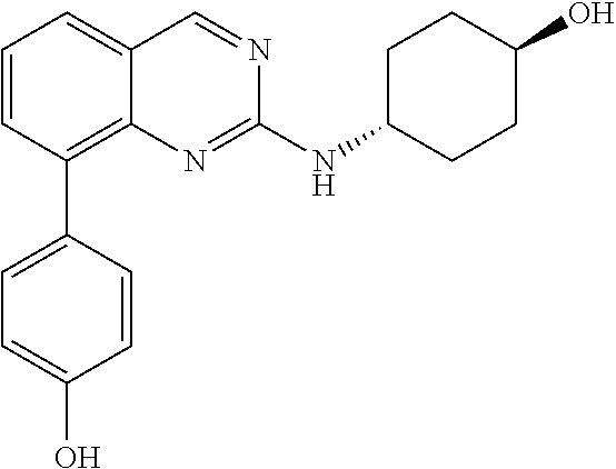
C1=CC(C2=CC=C(O)C=C2)=C2C(=C1)C=NC(NC1CCC(O)CC1)=N2
